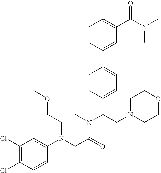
C1(Cl)=C(Cl)C=C(N(CC(=O)N(C(C2=CC=C(C3=CC(C(N(C)C)=O)=CC=C3)C=C2)CN2CCOCC2)C)CCOC)C=C1
